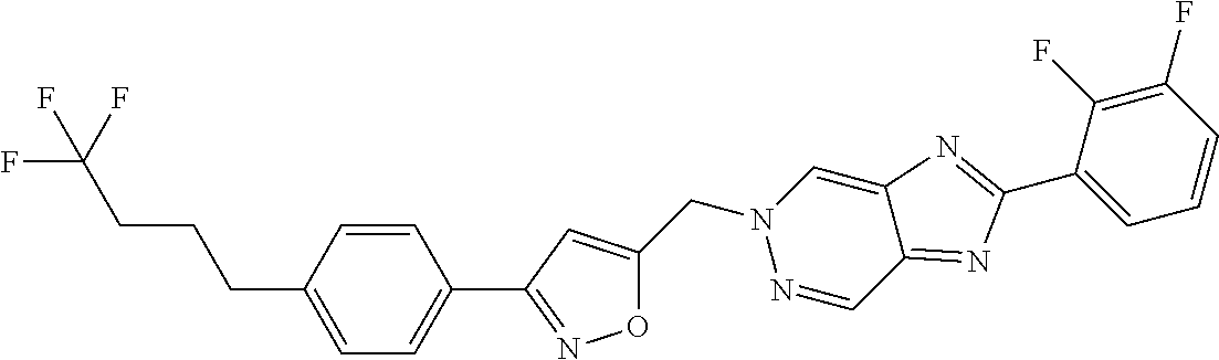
FC(F)(CCCC1=CC=C(C2=NOC(CN3N=CC4=NC(C5=CC=CC(F)=C5F)=NC4=C3)=C2)C=C1)F
